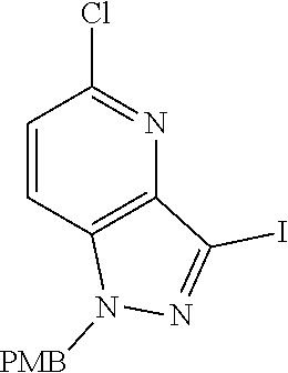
C12=C(C=CC(Cl)=N1)N([PMB])N=C2I
